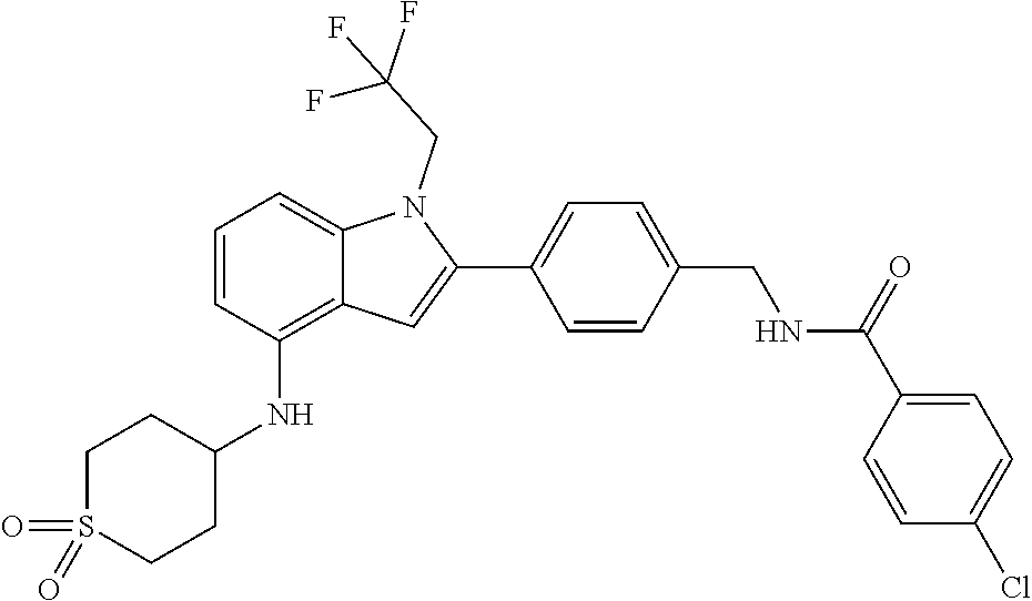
O=S1(=O)CCC(NC2=C3C(=CC=C2)N(CC(F)(F)F)C(C2=CC=C(CNC(C4=CC=C(Cl)C=C4)=O)C=C2)=C3)CC1
